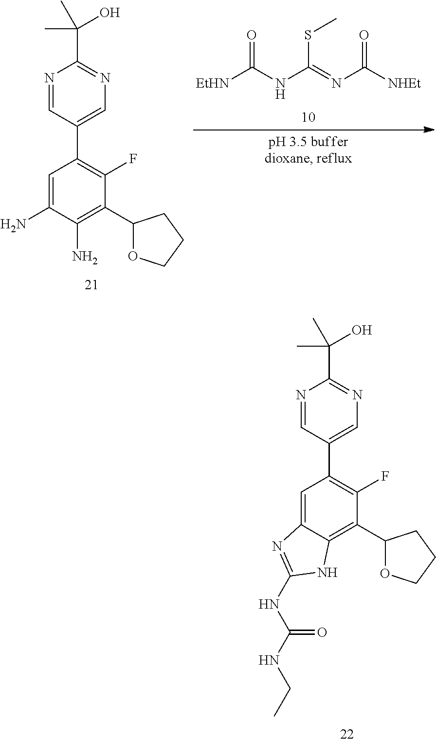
O=C([EtHN])NC(SC)=NC(=O)[NHEt].C1=C(N)C(N)=C(C2OCCC2)C(F)=C1C1=CN=C(C(C)(C)O)N=C1.C1=C2C(=C(C3OCCC3)C(F)=C1C1=CN=C(C(C)(C)O)N=C1)NC(NC(=O)NCC)=N2
